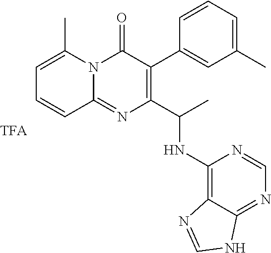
C1=C(C)N2C(=NC(C(C)NC3=C4C(=NC=N3)NC=N4)=C(C3=CC(C)=CC=C3)C2=O)C=C1
